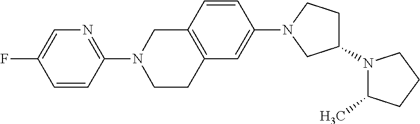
FC1=CN=C(N2CCC3=C(C2)C=CC(N2CC(N4C(C)CCC4)CC2)=C3)C=C1
